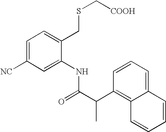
C1=CC=C2C(=C1C(C(=O)NC1=CC([NC])=CC=C1CSC[COOH])C)C=CC=C2
